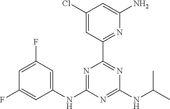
C1(Cl)=CC(C2=NC(NC(C)C)=NC(NC3=CC(F)=CC(F)=C3)=N2)=NC(N)=C1
